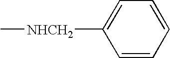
C1([NHCH2]C)=CC=CC=C1
